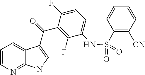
C12=NC=CC=C1C(C(=O)C1=C(F)C(NS(=O)(=O)C3=C([CN])C=CC=C3)=CC=C1F)=CN2
